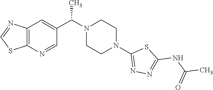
C(N1CCN(C2=NN=C(NC(C)=O)S2)CC1)(C)C1=CC2=C(N=C1)SC=N2
